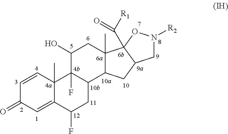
C1=CC2(C)C(=CC1=O)C(F)CC1C2(F)C(O)CC2(C)C1CC1C2(C([R1])=O)ON([R2])C1
